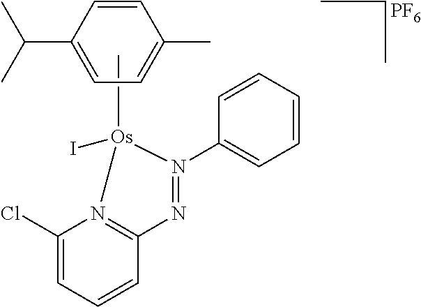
[PF6].C[Os]1(I)N2=C(C=CC=C2Cl)N=N1C1=CC=CC=C1.C(C1=CC=C(C)C=C1)(C)C
